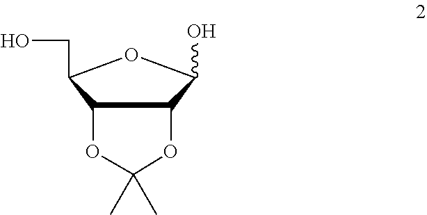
C12C(C(O)OC1CO)OC(C)(C)O2
